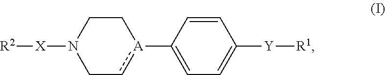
C1=CC([A]2cCN([X][R2])CC2)=CC=C1[Y][R1]
